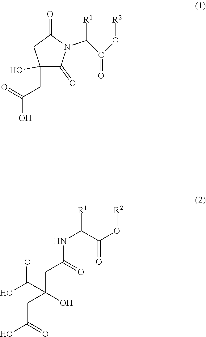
C1(O)(CC(=O)O)C(=O)N(C(C(O[R2])=O)[R1])C(=O)C1.N(C(C(O[R2])=O)[R1])C(CC(O)(C(O)=O)CC(O)=O)=O
